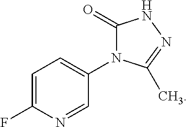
FC1=CC=C(N2C(=O)NN=C2C)C=N1
